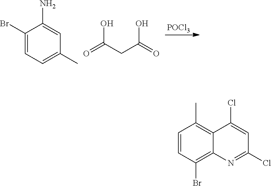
[POCl3].C1=C(Br)C(N)=CC(C)=C1.OC(=O)CC(O)=O.C1=CC(Br)=C2C(=C1C)C(Cl)=CC(Cl)=N2
